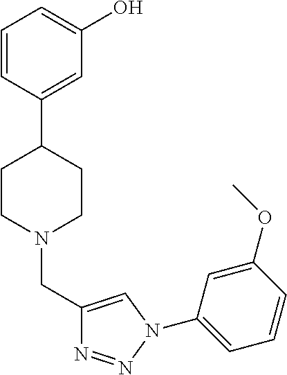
C1=CC(C2CCN(CC3=CN(C4=CC=CC(OC)=C4)N=N3)CC2)=CC(O)=C1
